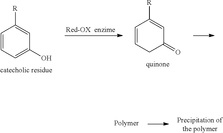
C1=CC=C(O)C=C1[R].C1=CCC(=O)C=C1[R]
